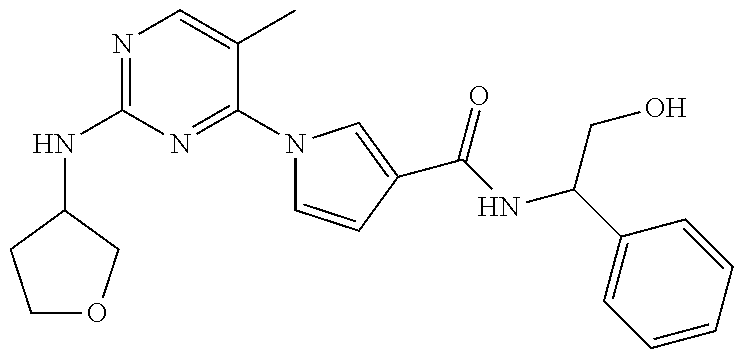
N(C1=NC=C(C)C(N2C=CC(C(NC(C3=CC=CC=C3)CO)=O)=C2)=N1)C1COCC1
